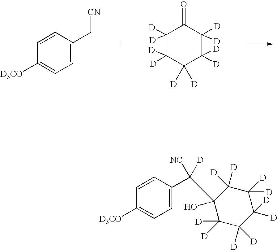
C1=C(C[CN])C=CC([D3CO])=C1.C1([D])([D])C([D])([D])C([D])([D])C([D])([D])C([D])([D])C1=O.C1=C(C(C2(O)C([D])([D])C([D])([D])C([D])([D])C([D])([D])C2([D])[D])([NC])[D])C=CC([D3CO])=C1
